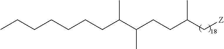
C(CCC(C(CCC(C[Z])C)C)C)CCCC
